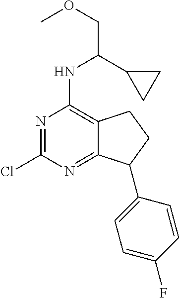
N1=C(Cl)N=C2C(=C1NC(C1CC1)COC)CCC2C1=CC=C(F)C=C1
